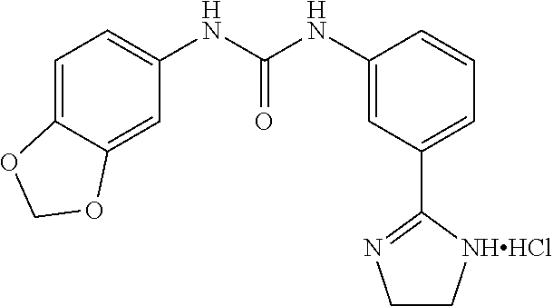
C1=C2C(=CC(NC(NC3=CC(C4=NCC[NHHCl]4)=CC=C3)=O)=C1)OCO2
